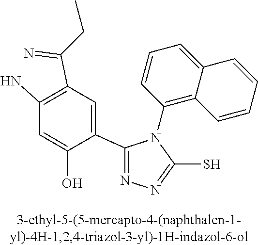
C1(C2=NN=C(S)N2C2=C3C(=CC=C2)C=CC=C3)=CC(C(=N)CC)=C(N)C=C1O
